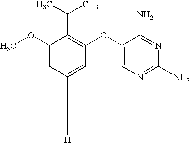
C1(OC)=CC(C#C[H])=CC(OC2=CN=C(N)N=C2N)=C1C(C)C
